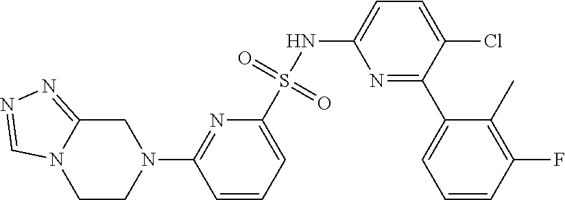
C1CN(C2=NC(S(NC3=CC=C(Cl)C(C4=CC=CC(F)=C4C)=N3)(=O)=O)=CC=C2)CC2=NN=CN12
